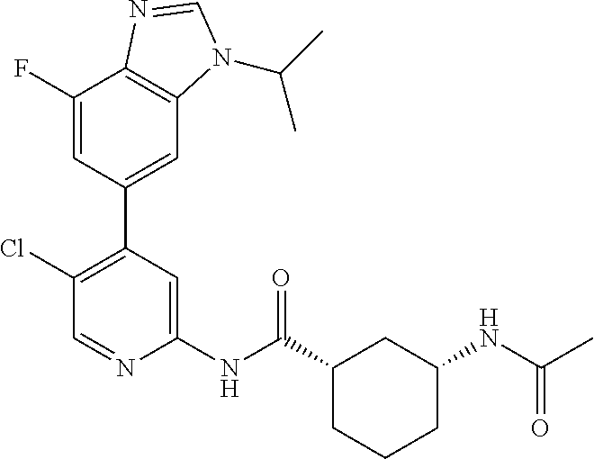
C1(F)=CC(C2=C(Cl)C=NC(NC(C3CCCC(NC(=O)C)C3)=O)=C2)=CC2=C1N=CN2C(C)C
